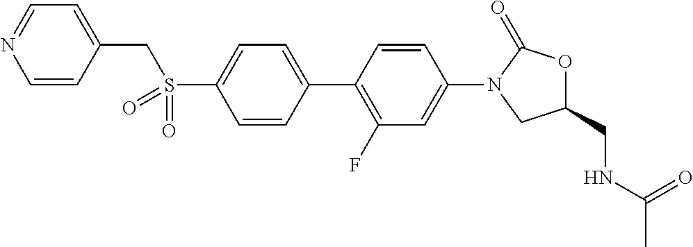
S(C1=CC=C(C2=C(F)C=C(N3C(=O)OC(CNC(=O)C)C3)C=C2)C=C1)(CC1=CC=NC=C1)(=O)=O
